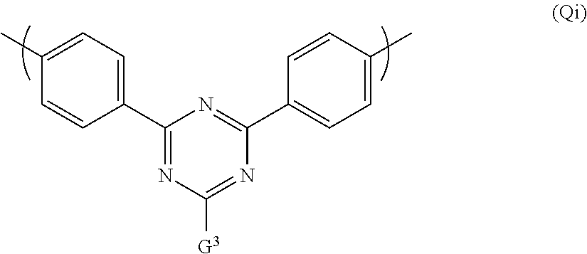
C1(C2=CC=C(C)C=C2)=NC([G3])=NC(C2=CC=C(C)C=C2)=N1
